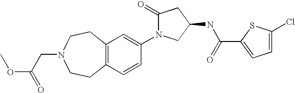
C12=C(C=CC(N3C(=O)CC(NC(C4=CC=C(Cl)S4)=O)C3)=C1)CCN(CC(OC)=O)CC2
